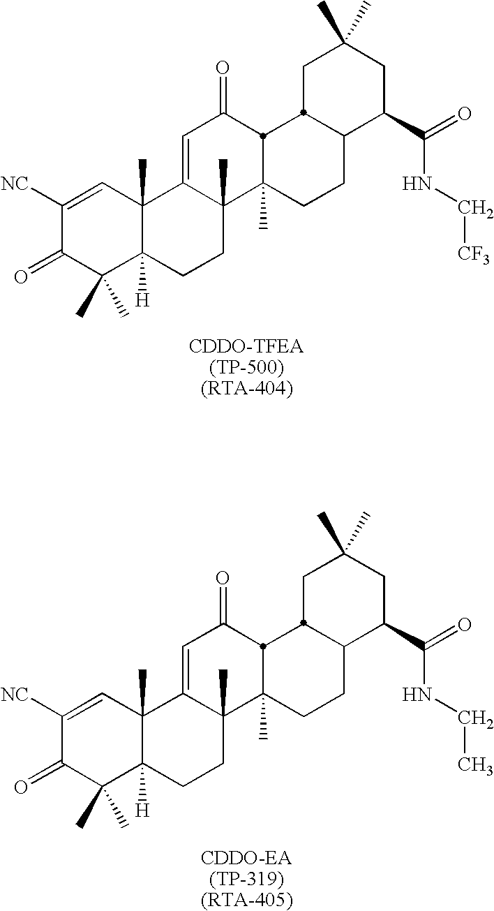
C1([NC])=CC2(C)C([H])(C(C)(C)C1=O)CCC1(C)C2=CC(=O)C2C1(C)CCC1C(C(=O)NC[CF3])CC(C)(C)CC12.C1([NC])=CC2(C)C([H])(C(C)(C)C1=O)CCC1(C)C2=CC(=O)C2C1(C)CCC1C(C(=O)NCC)CC(C)(C)CC12
